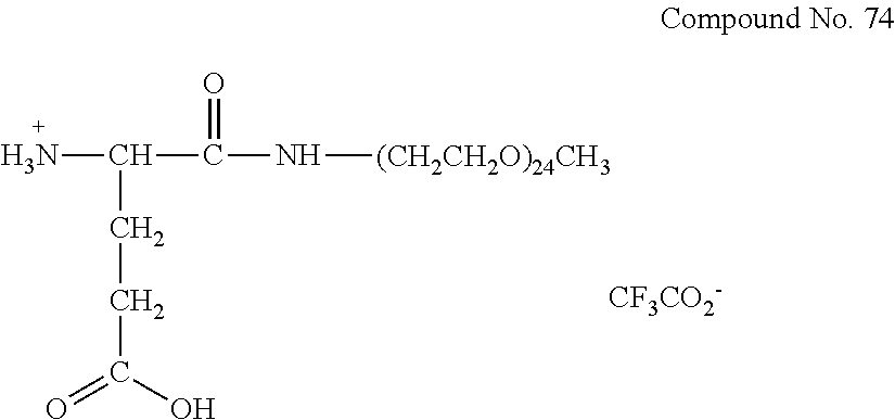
NC(C(N[(CH2CH2O)24CH3])=O)CCC(=O)O.[CF3CO2-]
